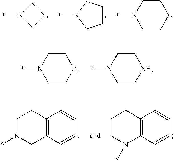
N1(*)CCC1.N1(*)CCCC1.N1(*)CCCCC1.N1(*)CCOCC1.N1(*)CC[NH]CC1.C12=C(C=CC=C1)CN(*)CC2.C12=C(C=CC=C1)N(*)CCC2
